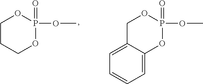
C1CCOP(OC)(=O)O1.C1C2=CC=CC=C2OP(OC)(=O)O1
